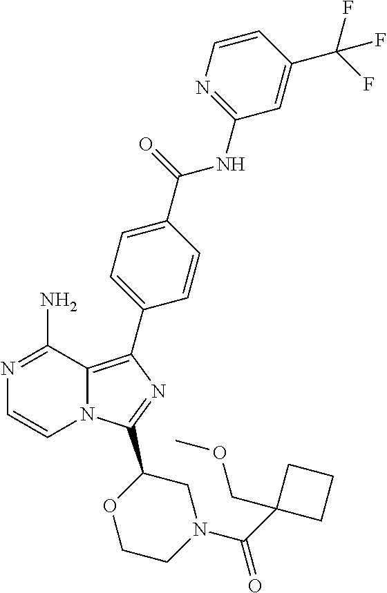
N1=C(N)C2=C(C3=CC=C(C(=O)NC4=NC=CC(C(F)(F)F)=C4)C=C3)N=C(C3OCCN(C(=O)C4(COC)CCC4)C3)N2C=C1
